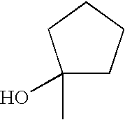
C1(O)(C)CCCC1
